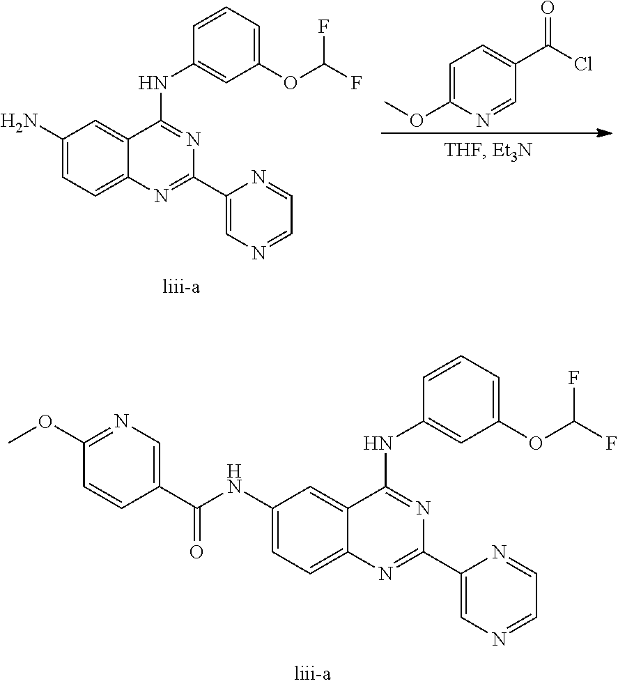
C1(NC(C2=CN=C(OC)C=C2)=O)=CC=C2C(=C1)C(NC1=CC(OC(F)F)=CC=C1)=NC(C1=CN=CC=N1)=N2.C1(N)=CC=C2C(=C1)C(NC1=CC(OC(F)F)=CC=C1)=NC(C1=CN=CC=N1)=N2.C1=C(OC)N=CC(C(Cl)=O)=C1
